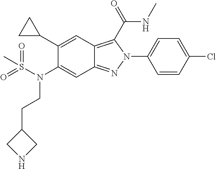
C1(C2CC2)=CC2=C(C(NC)=O)N(C3=CC=C(Cl)C=C3)N=C2C=C1N(S(C)(=O)=O)CCC1CNC1
